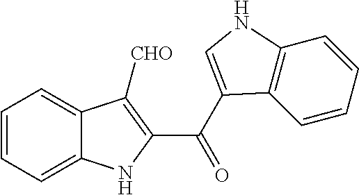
C1=CC=C2C(=C1)C([CHO])=C(C(C1=CNC3=C1C=CC=C3)=O)N2
